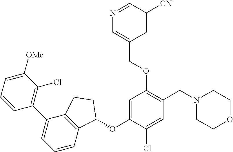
C1=CC=C([OMe])C(Cl)=C1C1=CC=CC2=C1CCC2OC1=CC(OCC2=CN=CC([CN])=C2)=C(CN2CCOCC2)C=C1Cl
